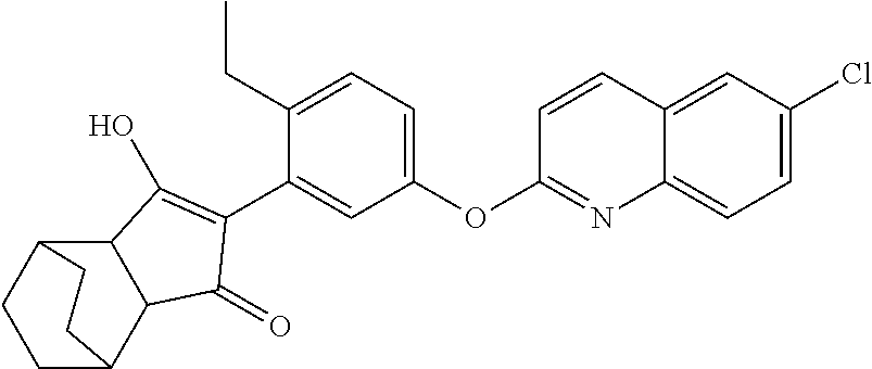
C1(=O)C(C2=CC(OC3=NC4=CC=C(Cl)C=C4C=C3)=CC=C2CC)=C(O)C2C1C1CCC2CC1
